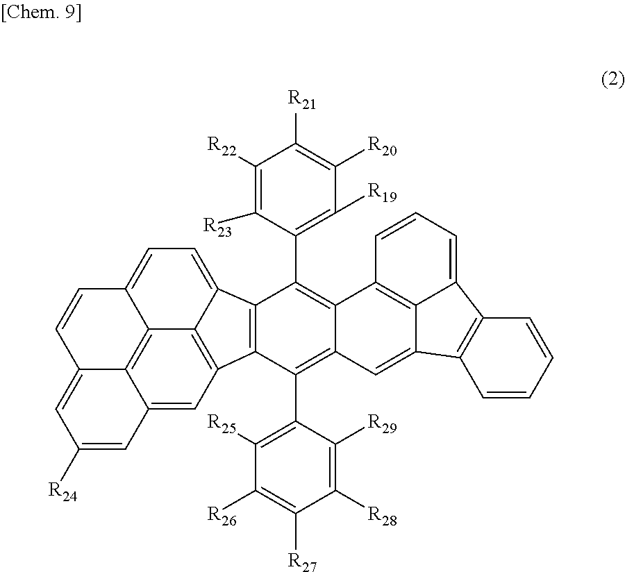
C12=CC=C3C4=C5C(=CC([R24])=CC5=CC(=C14)C1=C2C(C2=C([R19])C([R20])=C([R21])C([R22])=C2[R23])=C2C(=C1C1=C([R25])C([R26])=C([R27])C([R28])=C1[R29])C=C1C4=C2C=CC=C4C2=C1C=CC=C2)C=C3
